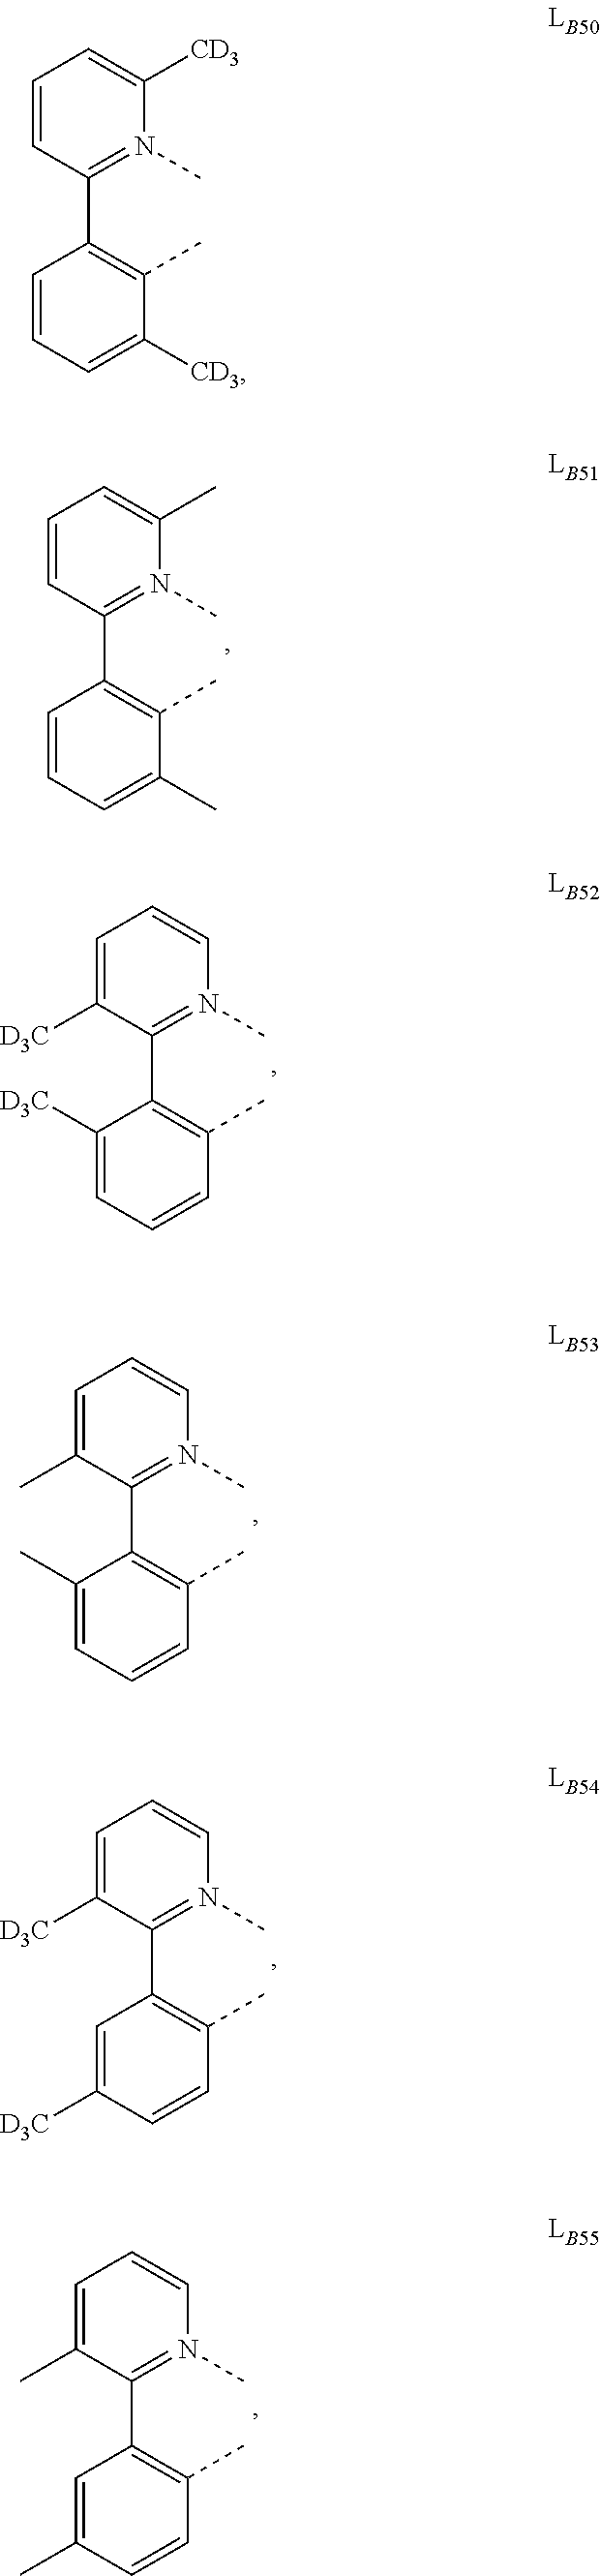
C1=CC(C2=C(C)C(C)=CC=C2)=N(C)C(C)=C1.C1=C(C)C(C2=C(C)C=CC=C2C)=N(C)C=C1.C1=C([D3C])C(C2=C(C)C=CC=C2[D3C])=N(C)C=C1.C1=C(C)C(C2=C(C)C=CC(C)=C2)=N(C)C=C1.C1=C([D3C])C(C2=C(C)C=CC([D3C])=C2)=N(C)C=C1.C1=CC(C2=C(C)C([CD3])=CC=C2)=N(C)C([CD3])=C1
